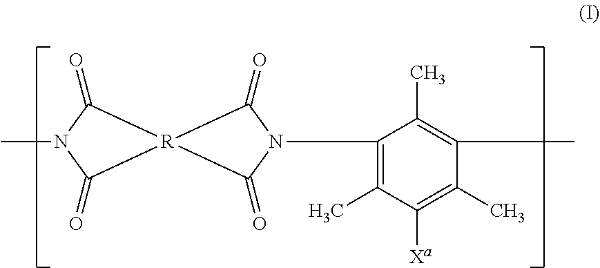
C1(=O)N(C)C(=O)[R]12C(=O)N(C1=C(C)C([Xa])=C(C)C(C)=C1C)C2=O
